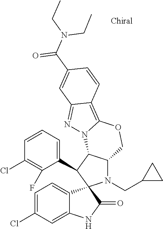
C1=CC=C(C2C3C(N(CC4CC4)C24C2=CC=C(Cl)C=C2NC4=O)COC2=C4C(=NN32)C=C(C(N(CC)CC)=O)C=C4)C(F)=C1Cl
